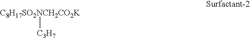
[C8H17SO2NCH2CO2K][C3H7]
